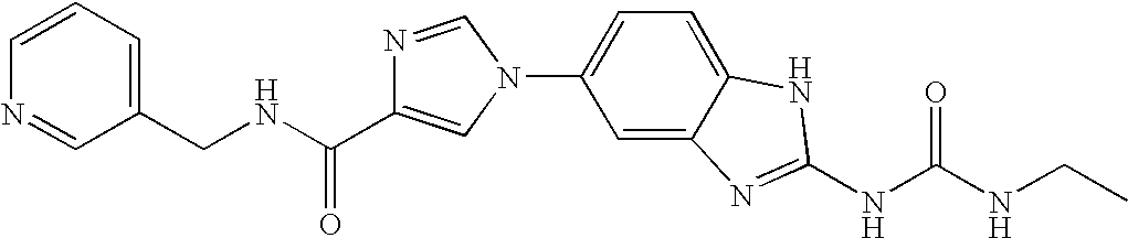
N1(C2=CC=C3C(=C2)N=C(NC(NCC)=O)N3)C=NC(C(NCC2=CC=CN=C2)=O)=C1
